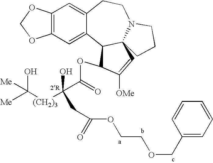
C12=C(C=C3C(=C1)CCN1C4(C3C(OC(=O)C([(CH2)3]C([Me])(O)[Me])(O)CC(=O)OCCOCC3=CC=CC=C3)C([OMe])=C4)CCC1)OCO2
